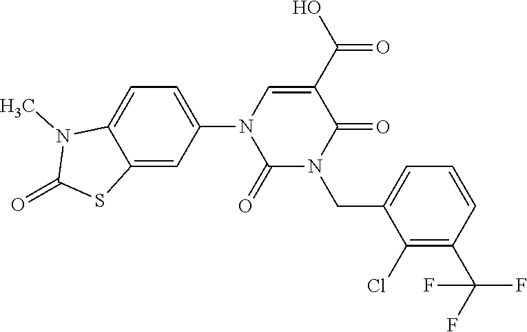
C1=C(N2C(=O)N(CC3=CC=CC(C(F)(F)F)=C3Cl)C(=O)C(C(O)=O)=C2)C=C2C(=C1)N(C)C(=O)S2
